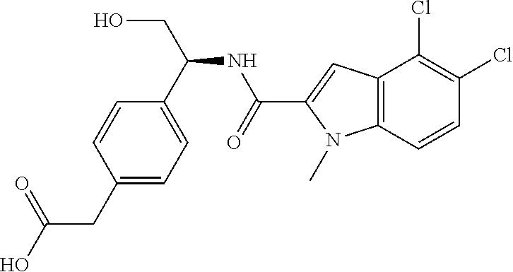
C1(C(CO)NC(=O)C2=CC3=C(N2C)C=CC(Cl)=C3Cl)=CC=C(CC(O)=O)C=C1
